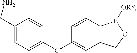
C1=CC2=C(C=C1OC1=CC=C(CN)C=C1)COB2[OR*]
